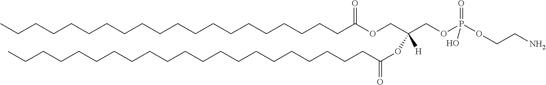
CCCCCCCCCCCCCCCCCCCCC(OCC(OC(CCCCCCCCCCCCCCCCCCCCC)=O)([H])COP(OCCN)(=O)O)=O
